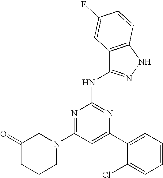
C1=C(C2=CC=CC=C2Cl)N=C(NC2=NNC3=C2C=C(F)C=C3)N=C1N1CC(=O)CCC1
